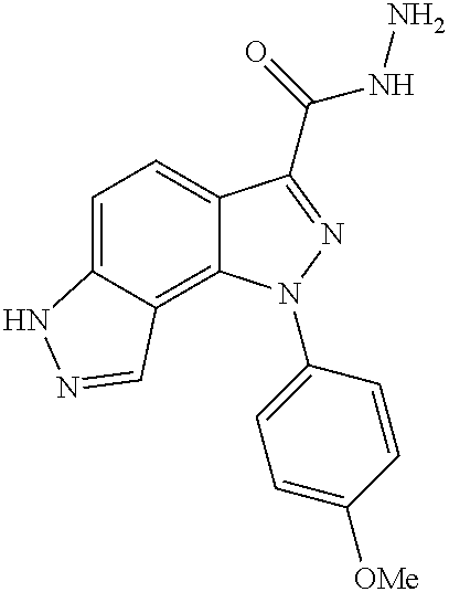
C1=C2C(=C3C(=C1)C(C(=O)NN)=NN3C1=CC=C([OMe])C=C1)C=NN2
